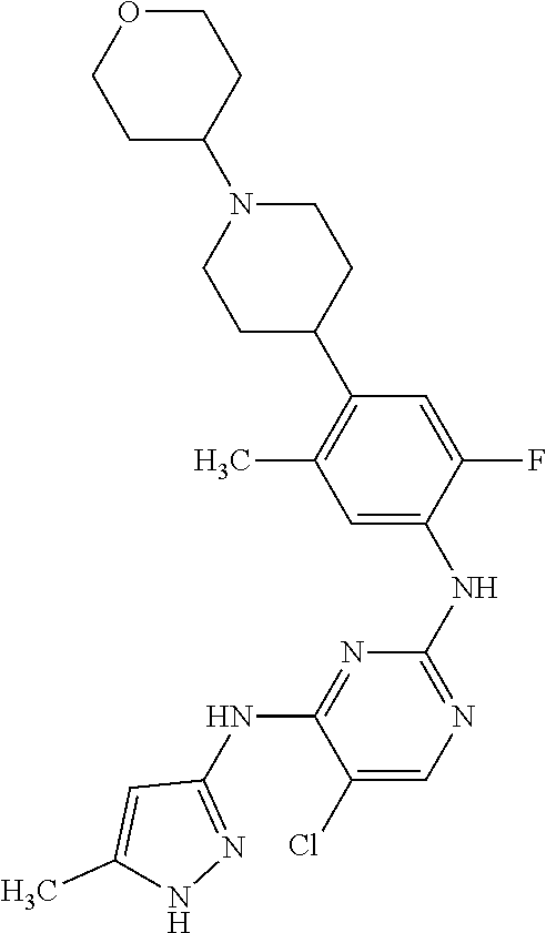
C1OCCC(N2CCC(C3=C(C)C=C(NC4=NC=C(Cl)C(NC5=NNC(C)=C5)=N4)C(F)=C3)CC2)C1
